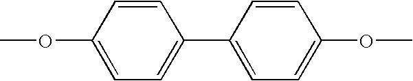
C1=CC(C2=CC=C(OC)C=C2)=CC=C1OC
